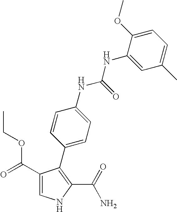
C1(C(=O)OCC)=CNC(C(=O)N)=C1C1=CC=C(NC(NC2=CC(C)=CC=C2OC)=O)C=C1
